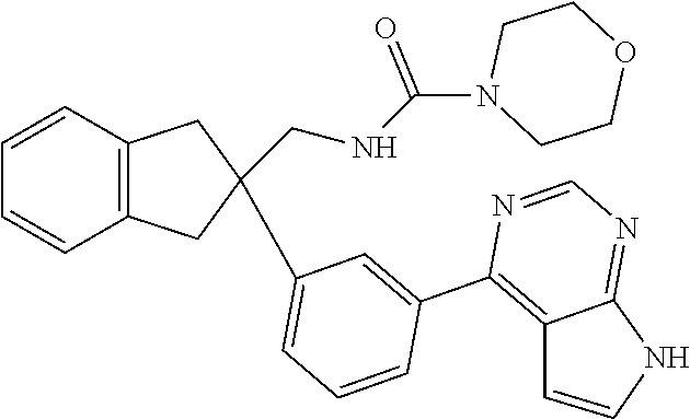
C12=C(C=CC=C1)CC(CNC(N1CCOCC1)=O)(C1=CC=CC(C3=C4C(=NC=N3)NC=C4)=C1)C2
